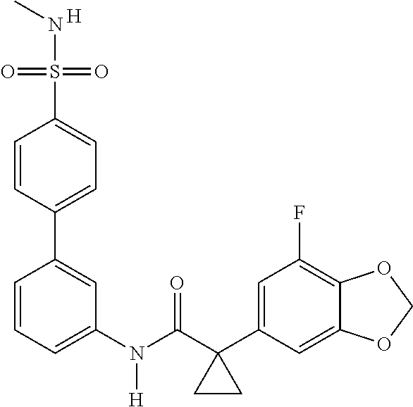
C1=CC(C2=CC(N(C(C3(C4=CC(F)=C5C(=C4)OCO5)CC3)=O)[H])=CC=C2)=CC=C1S(=O)(=O)NC.[H]
